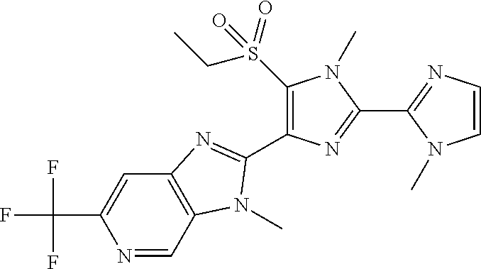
N1=CC2=C(C=C1C(F)(F)F)N=C(C1=C(S(CC)(=O)=O)N(C)C(C3=NC=CN3C)=N1)N2C
